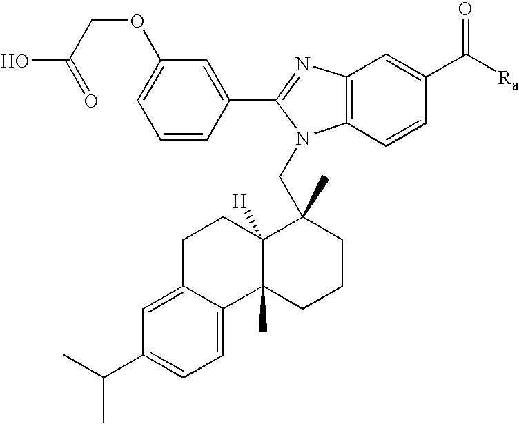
C12=C(C=CC(C([Ra])=O)=C1)N(CC1(C)C3([H])C(C)(CCC1)C1=CC=C(C(C)C)C=C1CC3)C(C1=CC(OCC(=O)O)=CC=C1)=N2
